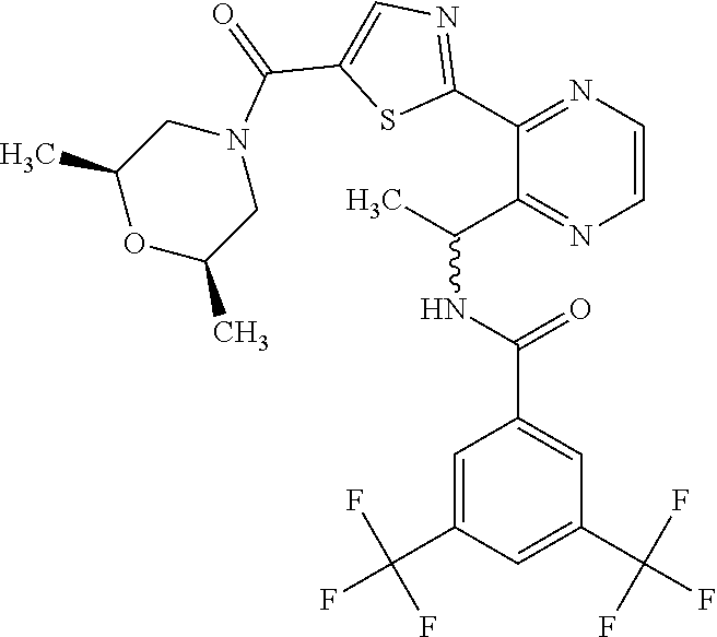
C1=C(C(F)(F)F)C=C(C(NC(C)C2=NC=CN=C2C2=NC=C(C(=O)N3CC(C)OC(C)C3)S2)=O)C=C1C(F)(F)F
